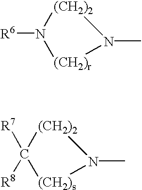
N1([R6])[(CH2)2]N(C)[(CH2)r]1.C1([R7])([R8])[(CH2)2]N(C)[(CH2)s]1
